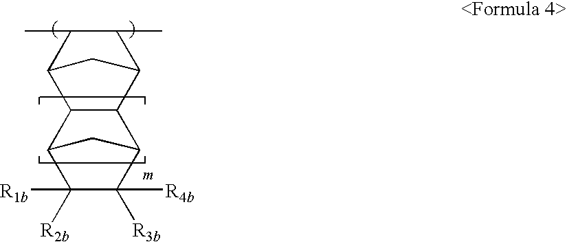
C12C(C3C(C)C(C)C1C3)C1C([R3b])([R4b])C([R2b])([R1b])C2C1
